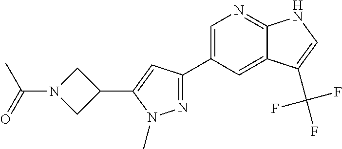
N1=C(C2=CN=C3C(=C2)C(C(F)(F)F)=CN3)C=C(C2CN(C(C)=O)C2)N1C
